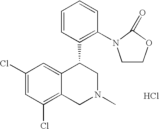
C1(Cl)=CC(Cl)=C2C(=C1)C(C1=C(N3CCOC3=O)C=CC=C1)CN(C)C2.Cl
